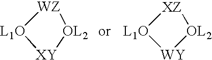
[XY]1[OL2][WZ][L1O]1.[WY]1[OL2][XZ][L1O]1
